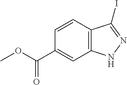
C1=CC2=C(C=C1C(OC)=O)NN=C2I
